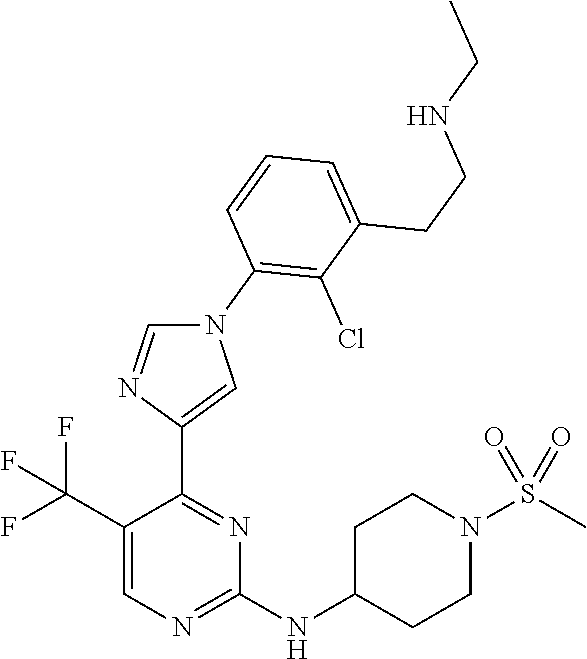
N(C1=NC=C(C(F)(F)F)C(C2=CN(C3=C(Cl)C(CCNCC)=CC=C3)C=N2)=N1)C1CCN(S(=O)(=O)C)CC1
